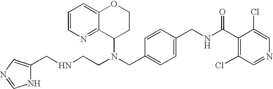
N(CC1=CC=C(CNC(C2=C(Cl)C=NC=C2Cl)=O)C=C1)(C1CCOC2=CC=CN=C12)CCNCC1=CN=CN1
